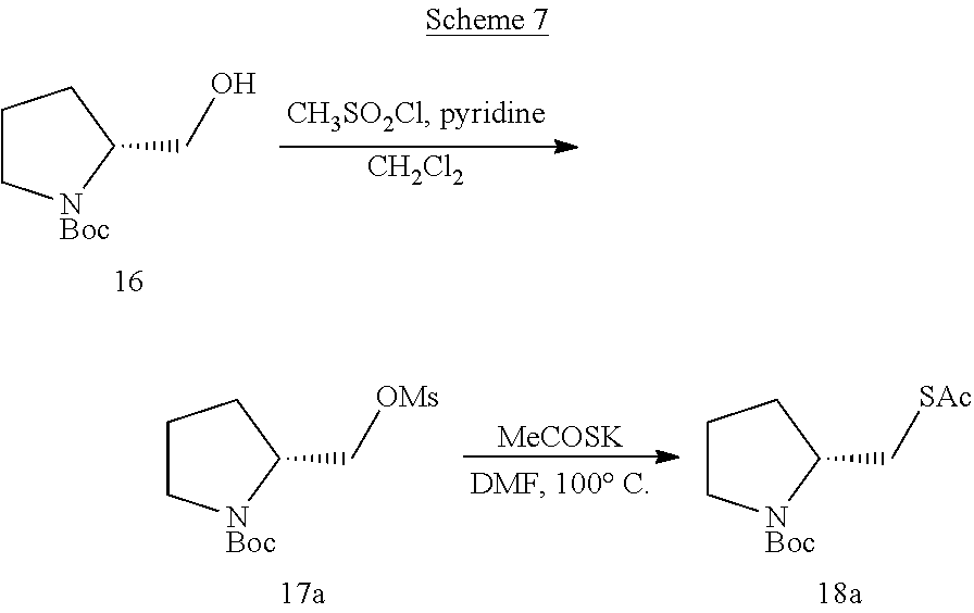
C1C[NBoc]C(CO)C1.[CH2Cl2].C1C[NBoc]C(C[OMs])C1.[MeCOSK].C1C[NBoc]C(C[SAc])C1
